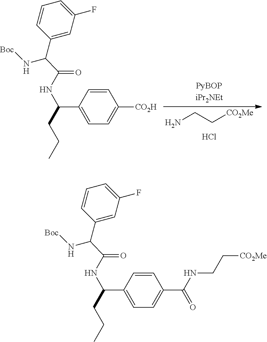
C1(C(C(NC(CCC)C2=CC=C([CO2H])C=C2)=O)N[Boc])=CC(F)=CC=C1.Cl.NCC[CO2Me].C1(C(C(NC(CCC)C2=CC=C(C(NCC[CO2Me])=O)C=C2)=O)N[Boc])=CC(F)=CC=C1
